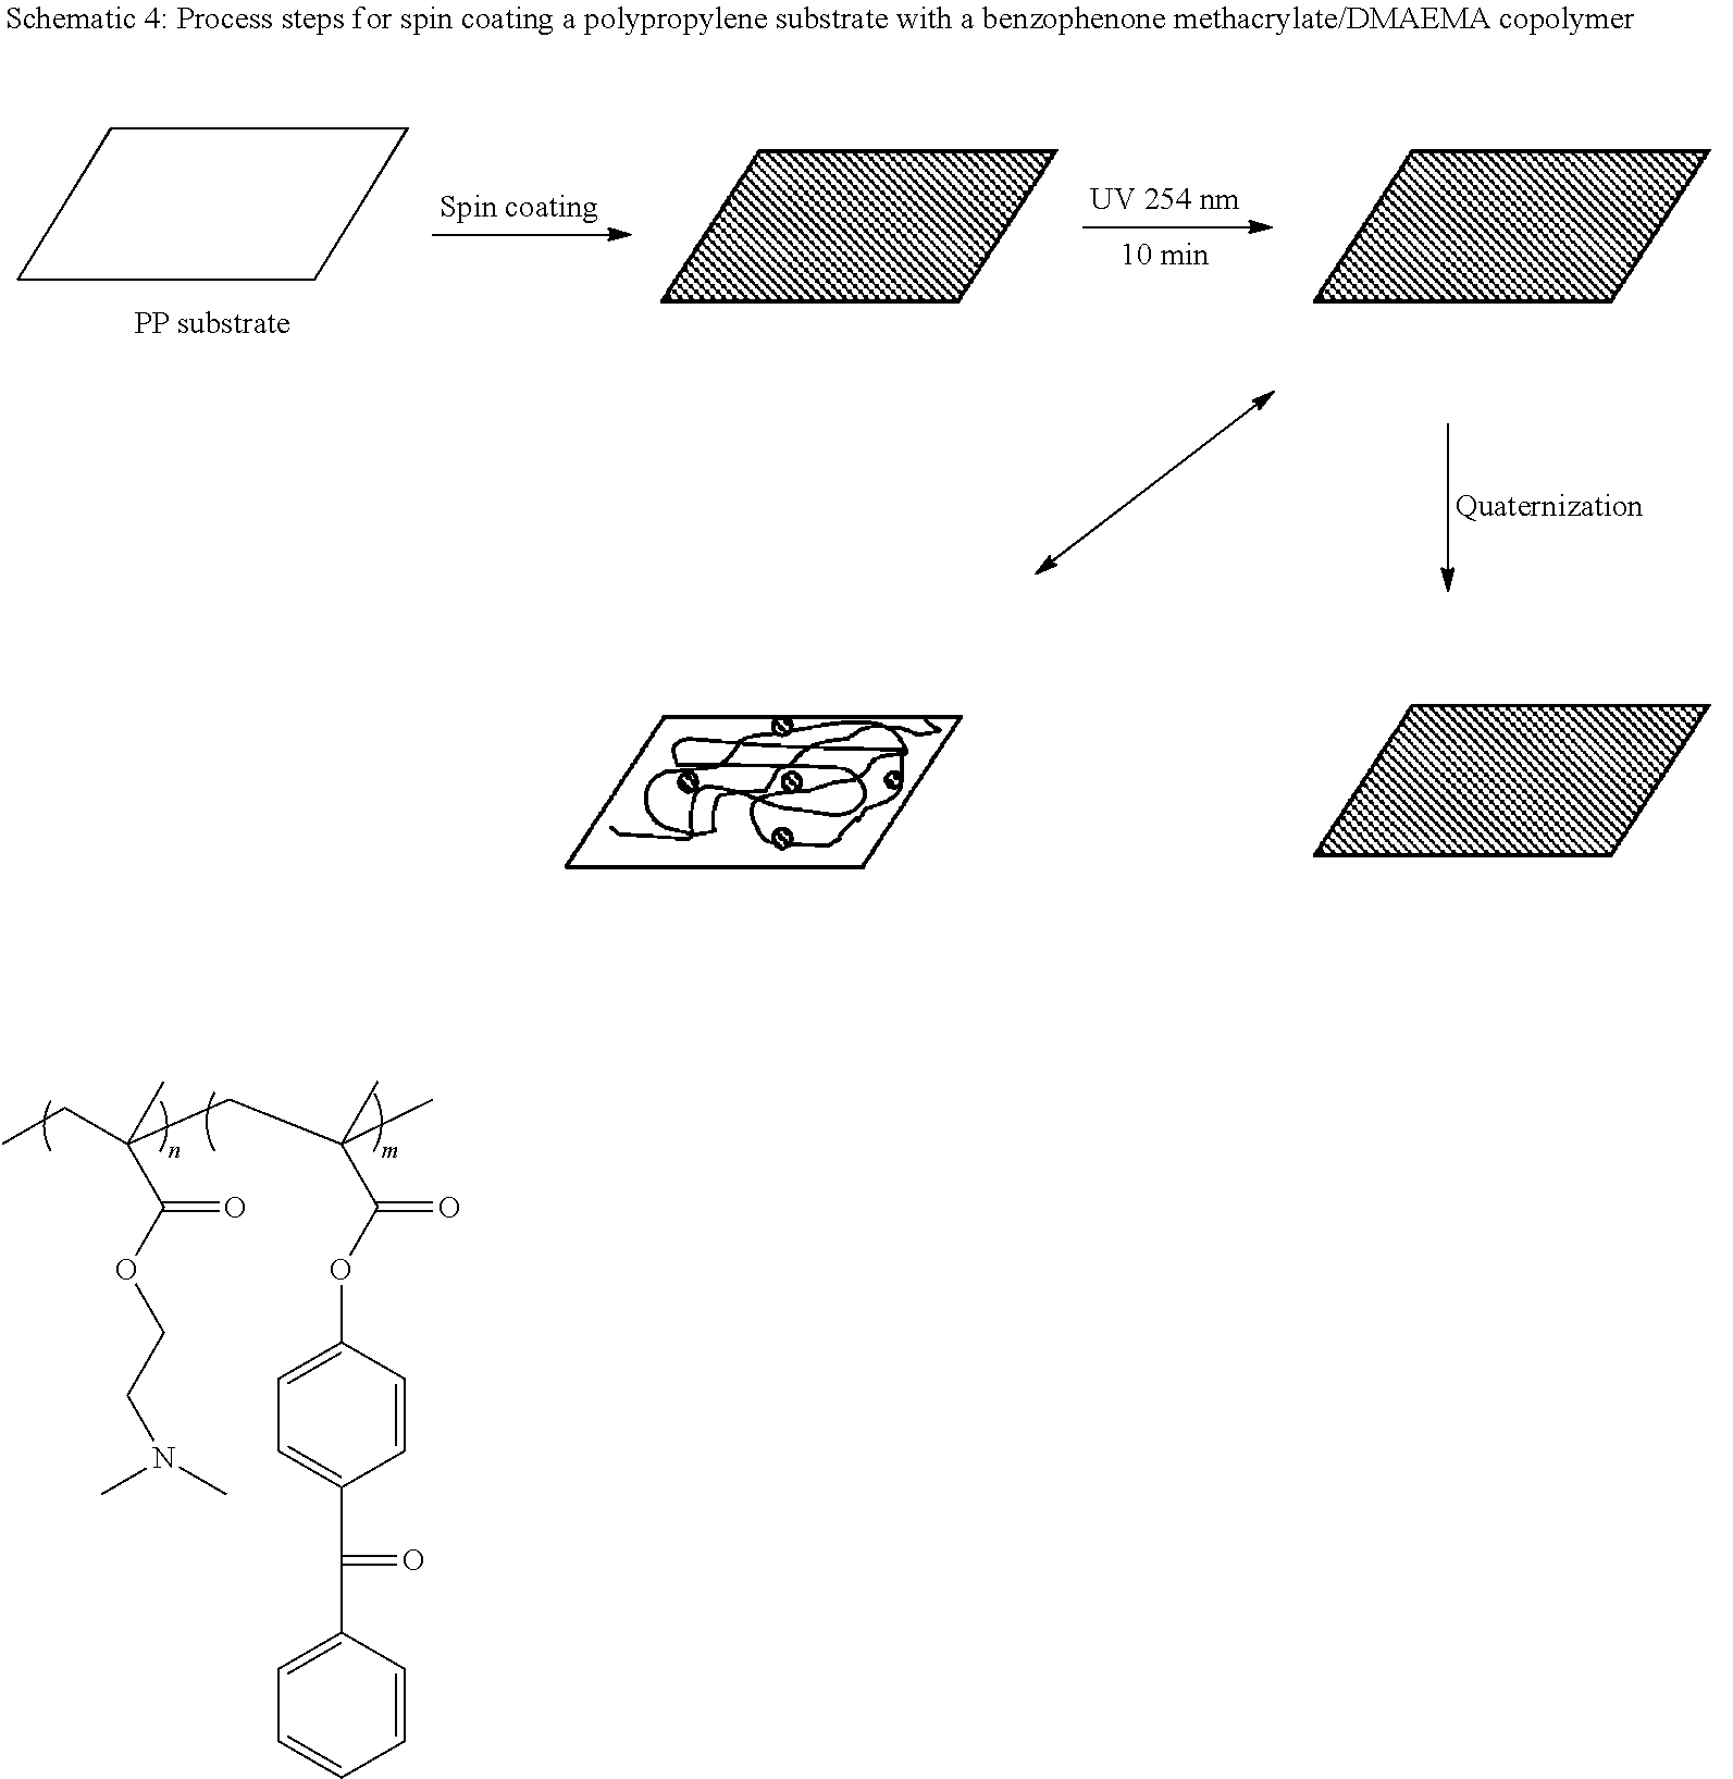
CC(C(OCCN(C)C)=O)(CC)CC(C)(C(OC1=CC=C(C(C2=CC=CC=C2)=O)C=C1)=O)C
